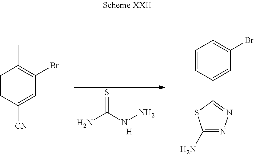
C1=CC([CN])=CC(Br)=C1C.C1=CC(C2=NN=C(N)S2)=CC(Br)=C1C.NC(NN)=S.[H]
